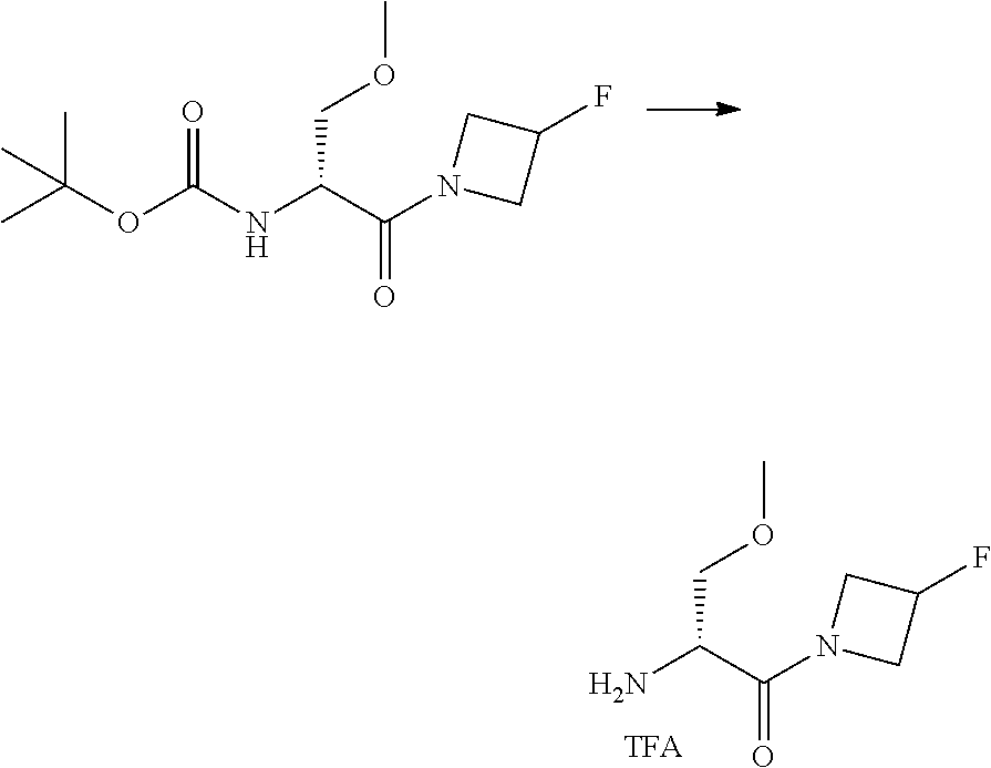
CC(OC(NC(C(N1CC(F)C1)=O)COC)=O)(C)C.NC(C(N1CC(F)C1)=O)COC
